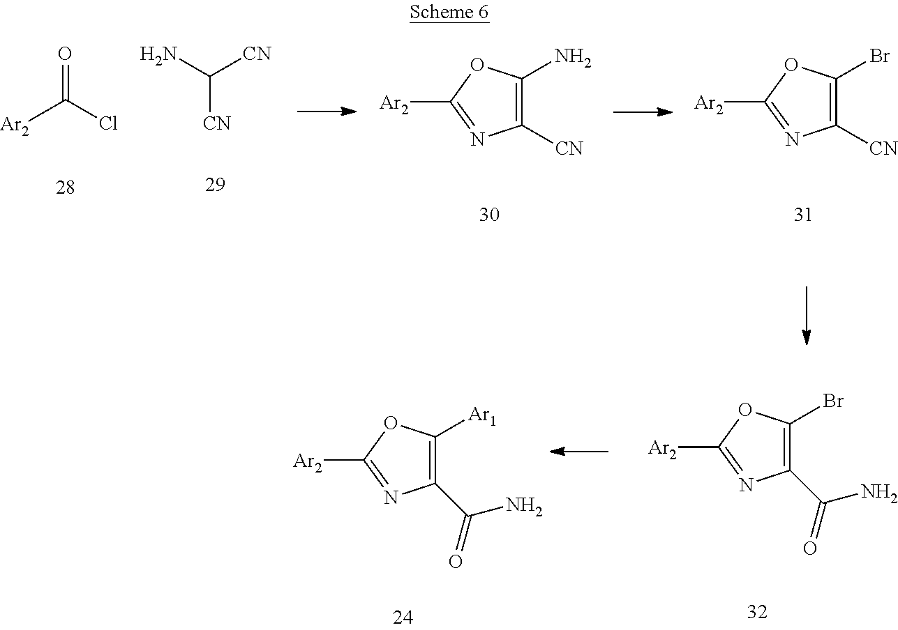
C1(C(N)=O)=C(Br)OC([Ar2])=N1.C1(C(N)=O)=C([Ar1])OC([Ar2])=N1.[Ar2]C(Cl)=O.C([CN])(N)[CN].C1([CN])=C(N)OC([Ar2])=N1.C1([CN])=C(Br)OC([Ar2])=N1
